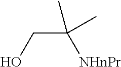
C(C([NHnPr])(C)C)O
